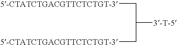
[5-CTATCTGACGTTCTCTGT-3]CC([3-T-5])C[5-CTATCTGACGTTCTCTGT-3]
